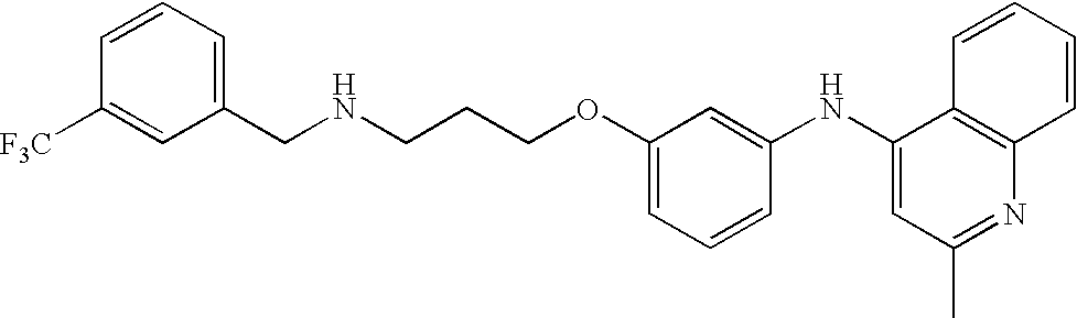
C(CCOC1=CC=CC(NC2=CC(C)=NC3=C2C=CC=C3)=C1)NCC1=CC=CC([F3C])=C1
